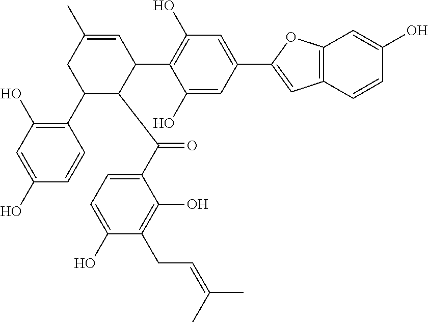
C1(C2C(C(C3=CC=C(O)C(CC=C(C)C)=C3O)=O)C(C3=C(O)C=C(C4=CC5=C(O4)C=C(O)C=C5)C=C3O)C=C(C)C2)=C(O)C=C(O)C=C1
